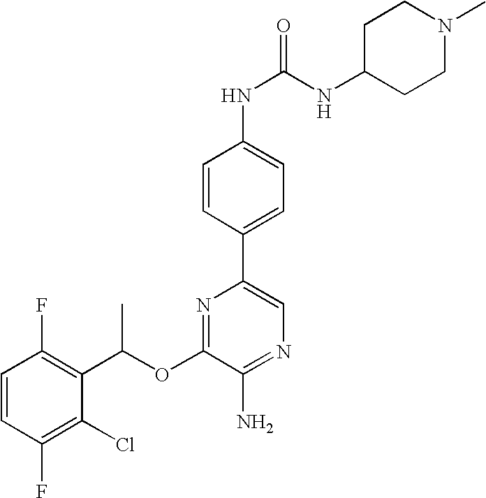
C1=CC(F)=C(C(OC2=NC(C3=CC=C(NC(NC4CCN(C)CC4)=O)C=C3)=CN=C2N)C)C(Cl)=C1F
